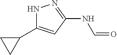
N1C(C2CC2)=CC(NC=O)=N1
